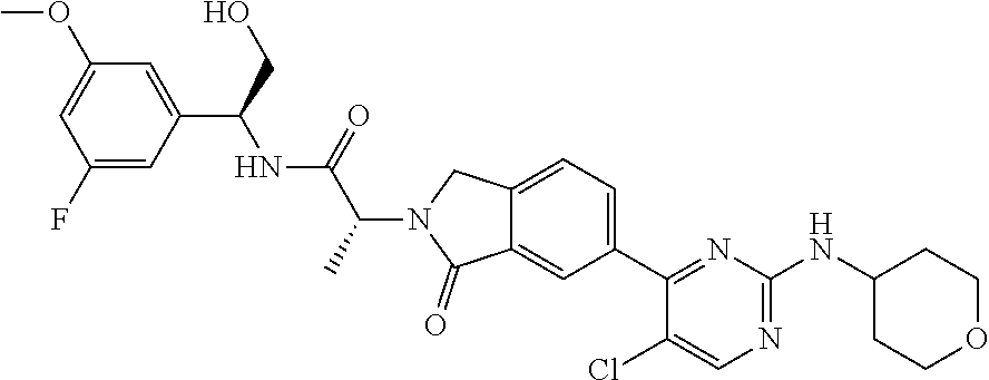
C1(OC)=CC(F)=CC(C(CO)NC(C(N2CC3=CC=C(C4=NC(NC5CCOCC5)=NC=C4Cl)C=C3C2=O)C)=O)=C1
